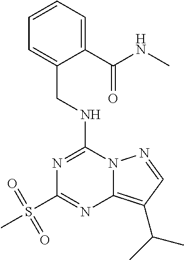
C1=CC=C(C(NC)=O)C(CNC2=NC(S(C)(=O)=O)=NC3=C(C(C)C)C=NN23)=C1
